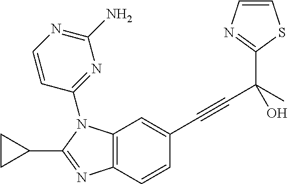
C12=C(C=C(C#CC(C3=NC=CS3)(C)O)C=C1)N(C1=NC(N)=NC=C1)C(C1CC1)=N2
